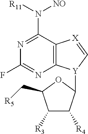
N1=C(N([NO])[R11])C2=C(N=C1F)[Y](C1C([R4])C([R3])C(C[R5])O1)C=[X]2
